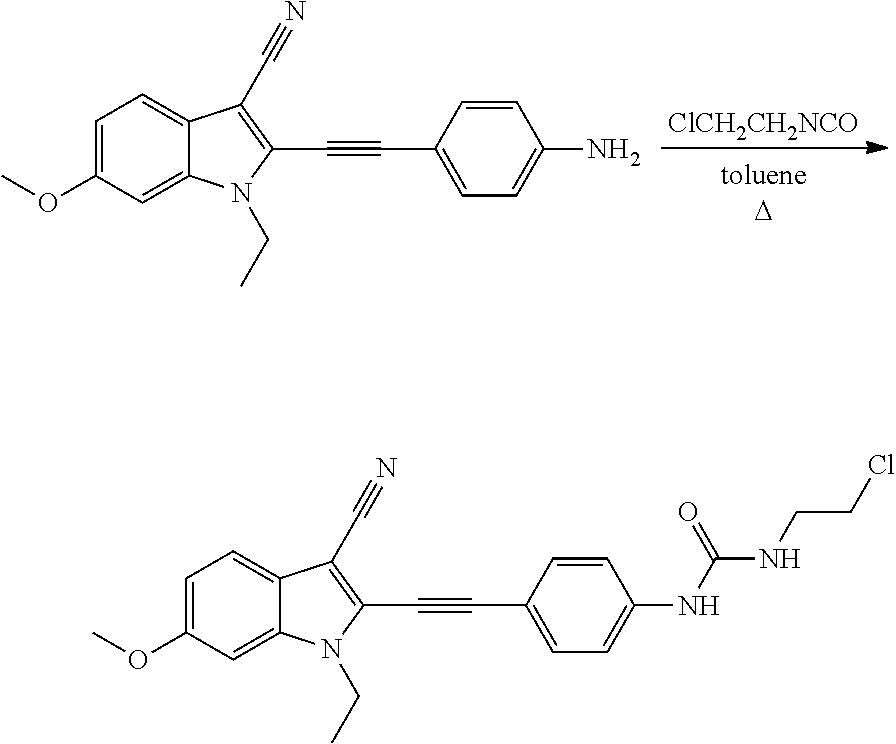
C1=C(OC)C=C2C(=C1)C(C#N)=C(C#CC1=CC=C(N)C=C1)N2CC.[ClCH2CH2NCO].C1=C(OC)C=C2C(=C1)C(C#N)=C(C#CC1=CC=C(NC(=O)NCCCl)C=C1)N2CC
